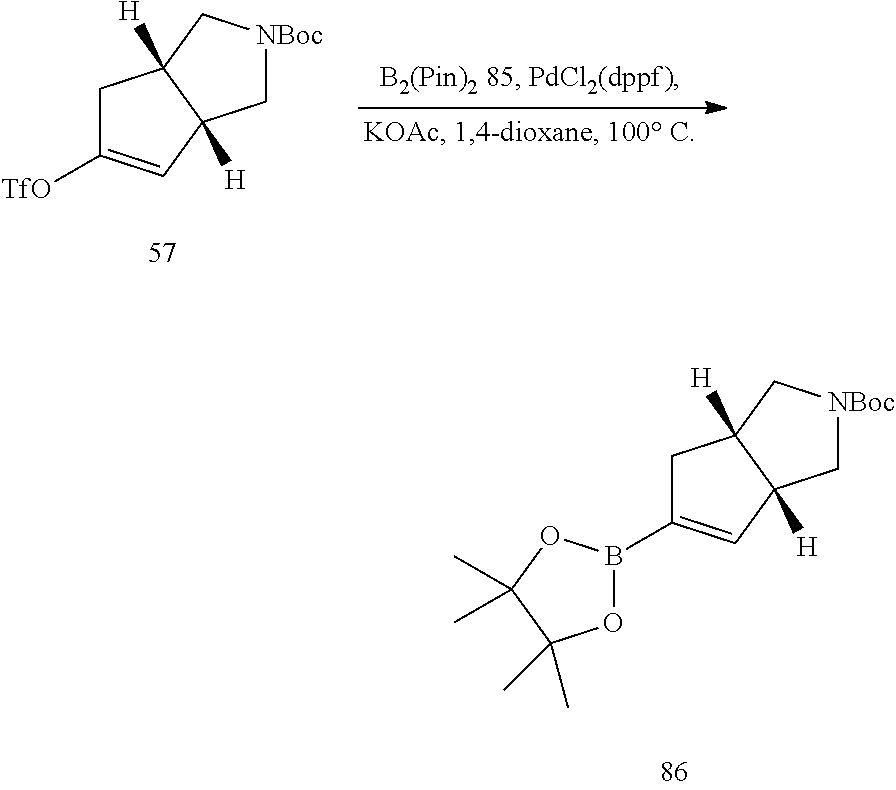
C1C([TfO])=CC2([H])C1([H])C[NBoc]C2.C1C(B2OC(C)(C)C(C)(C)O2)=CC2([H])C1([H])C[NBoc]C2
